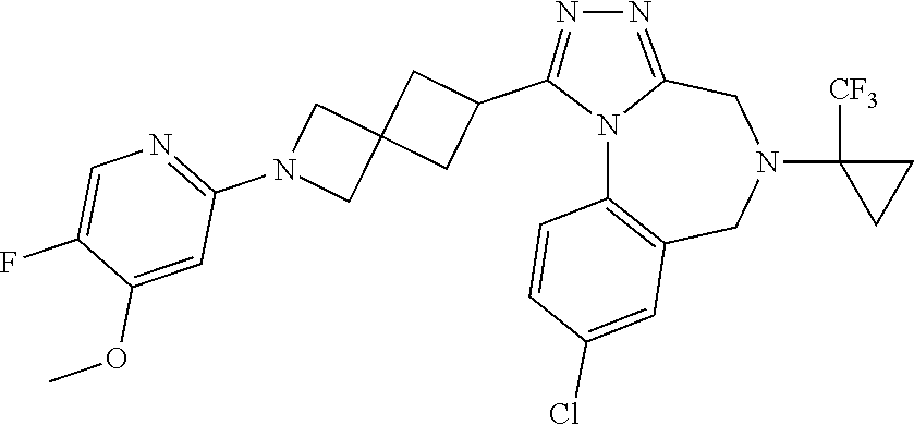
N12C3=C(CN(C4([CF3])CC4)CC1=NN=C2C1CC2(C1)CN(C1=NC=C(F)C(OC)=C1)C2)C=C(Cl)C=C3
